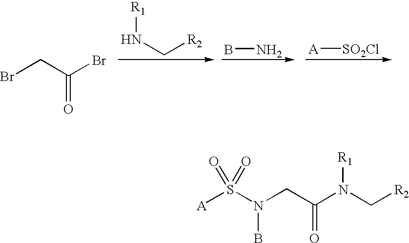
BrCC(Br)=O.[R1]NC[R2].BN.[A][SO2Cl].[A]S(N(B)CC(=O)N([R1])C[R2])(=O)=O
